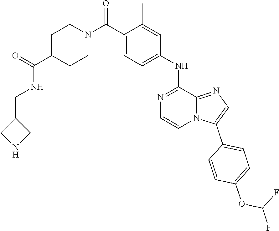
C(C1=CC=C(NC2=NC=CN3C2=NC=C3C2=CC=C(OC(F)F)C=C2)C=C1C)(N1CCC(C(NCC2CNC2)=O)CC1)=O
